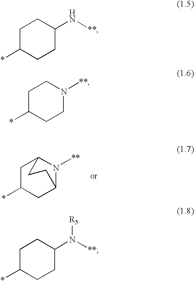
C1C(*)CC2N([**])C1CC2.C1C(*)CCC(N[**])C1.C1C(*)CCN([**])C1.C1C(*)CCC(N([**])[R5])C1
